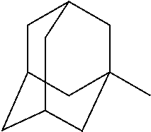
C1C2CC3CC(C)(CC1C3)C2
